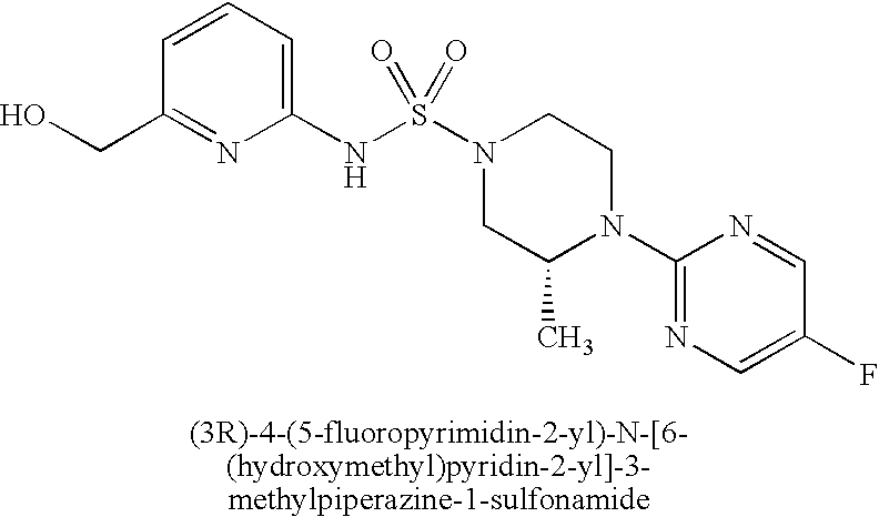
C1=CC=C(NS(N2CC(C)N(C3=NC=C(F)C=N3)CC2)(=O)=O)N=C1CO
